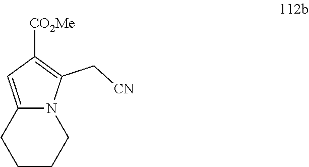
N12C(=CC([CO2Me])=C1C[CN])CCCC2
